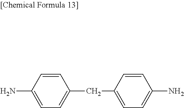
NC1=CC=C(CC2=CC=C(N)C=C2)C=C1
